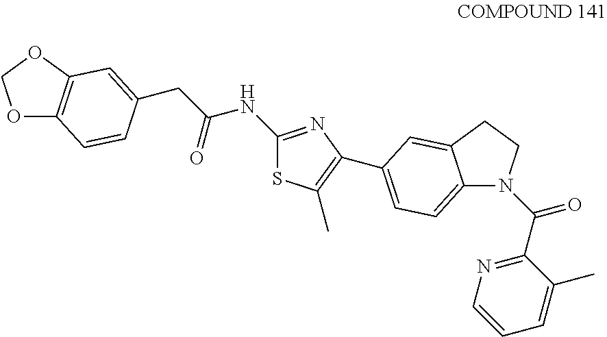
C1(NC(CC2=CC3=C(OCO3)C=C2)=O)=NC(C2=CC=C3N(C(C4=NC=CC=C4C)=O)CCC3=C2)=C(C)S1
